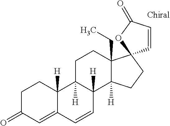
C1C(=O)C=C2C([H])(C1)C1([H])C([H])(C3([H])C(CC)(CC1)C1(CC3)C=CC(=O)O1)C=C2
